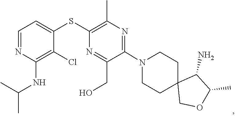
C1CN(C2=NC(C)=C(SC3=CC=NC(NC(C)C)=C3Cl)N=C2CO)CCC12COC(C)C2N
